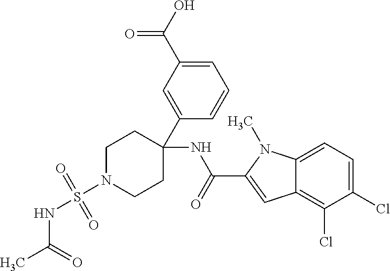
C1(C2=CC(C(O)=O)=CC=C2)(NC(=O)C2=CC3=C(Cl)C(Cl)=CC=C3N2C)CCN(S(NC(C)=O)(=O)=O)CC1
